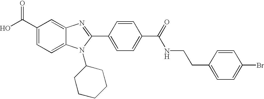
C1(C(O)=O)=CC=C2C(=C1)N=C(C1=CC=C(C(=O)NCCC3=CC=C(Br)C=C3)C=C1)N2C1CCCCC1
